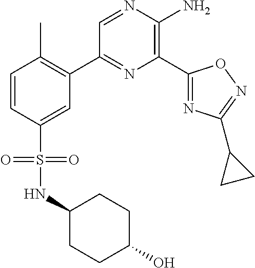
C1(C2=C(C)C=CC(S(=O)(=O)NC3CCC(O)CC3)=C2)=NC(C2=NC(C3CC3)=NO2)=C(N)N=C1
